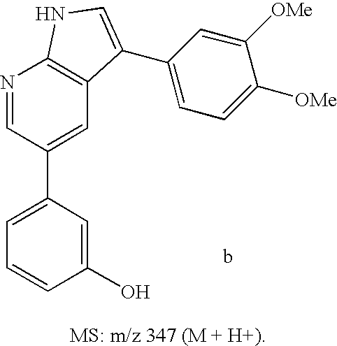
C1=C(C2=CC3=C(N=C2)NC=C3C2=CC=C([OMe])C([OMe])=C2)C=C(O)C=C1
